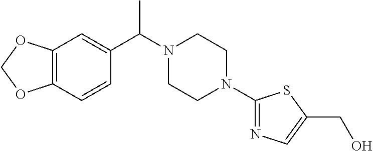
C12=C(C=CC(C(N3CCN(C4=NC=C(CO)S4)CC3)C)=C1)OCO2
